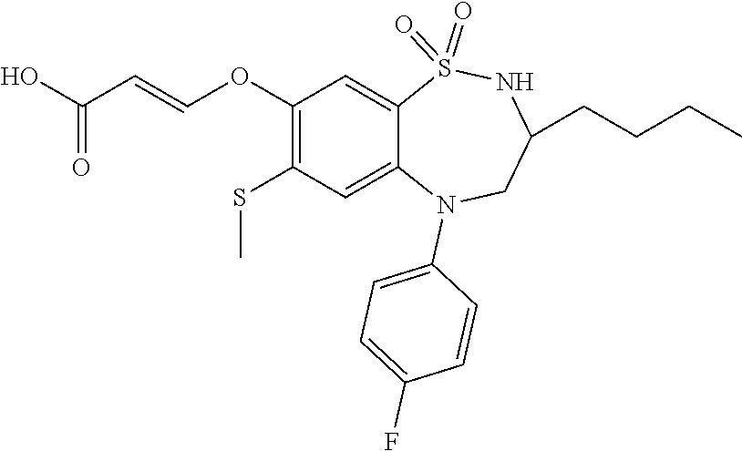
N1C(CCCC)CN(C2=CC=C(F)C=C2)C2=CC(SC)=C(OC=CC(O)=O)C=C2S1(=O)=O
